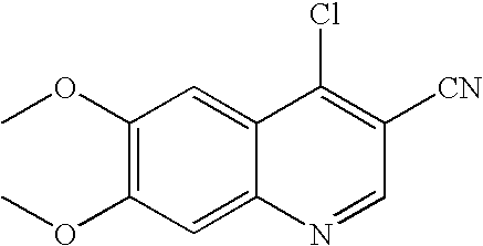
C1(OC)=C(OC)C=C2C(=C1)C(Cl)=C([CN])C=N2
